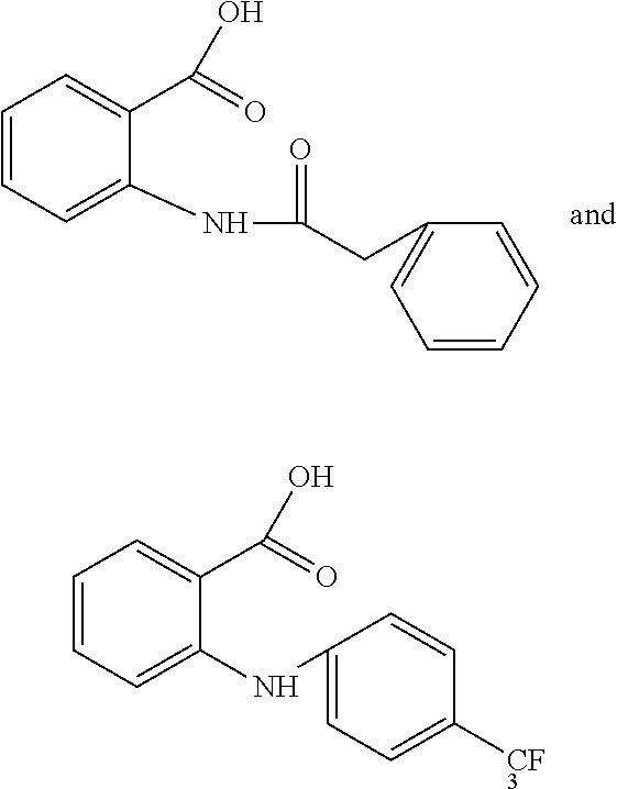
C1(NC(CC2=CC=CC=C2)=O)=CC=CC=C1C(=O)O.C1(NC2=CC=C([CF3])C=C2)=CC=CC=C1C(=O)O
